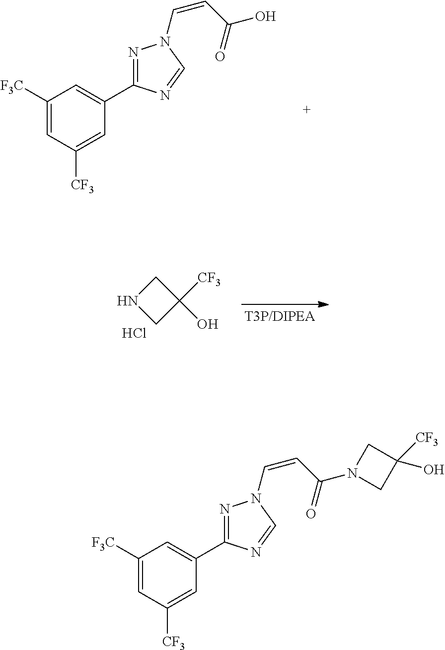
C1([F3C])=CC([CF3])=CC(C2=NN(C=CC(O)=O)C=N2)=C1.C1([F3C])=CC([CF3])=CC(C2=NN(C=CC(N3CC([CF3])(O)C3)=O)C=N2)=C1.C1NCC1([CF3])O.Cl
